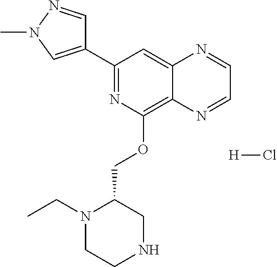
C1(C2=CN(C)N=C2)=NC(OCC2N(CC)CCNC2)=C2C(=C1)N=CC=N2.[H]Cl
